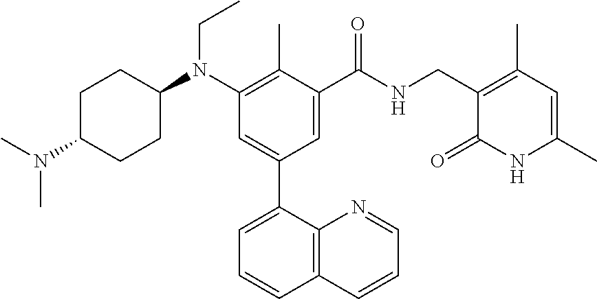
C1C(N(C)C)CCC(N(C2=C(C)C(C(NCC3=C(C)C=C(C)NC3=O)=O)=CC(C3=CC=CC4=C3N=CC=C4)=C2)CC)C1
